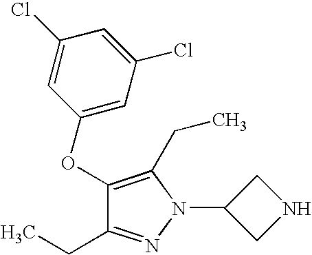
C1(OC2=CC(Cl)=CC(Cl)=C2)=C(CC)N(C2CNC2)N=C1CC
